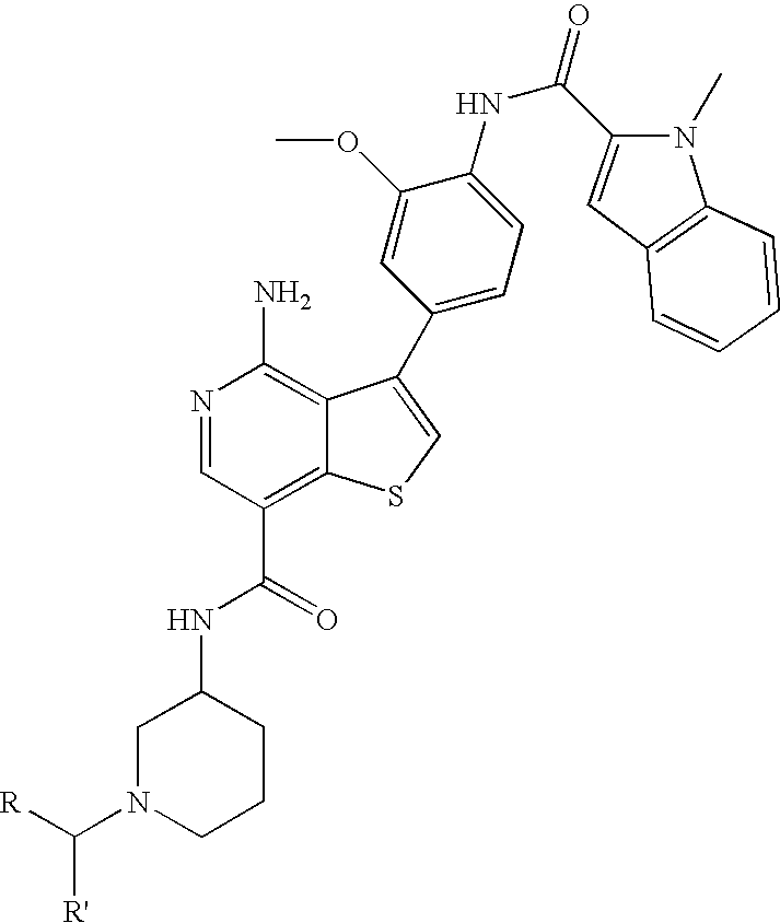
N1=CC(C(=O)NC2CN(C([R])[R'])CCC2)=C2C(=C1N)C(C1=CC=C(NC(=O)C3=CC4=C(N3C)C=CC=C4)C(OC)=C1)=CS2
